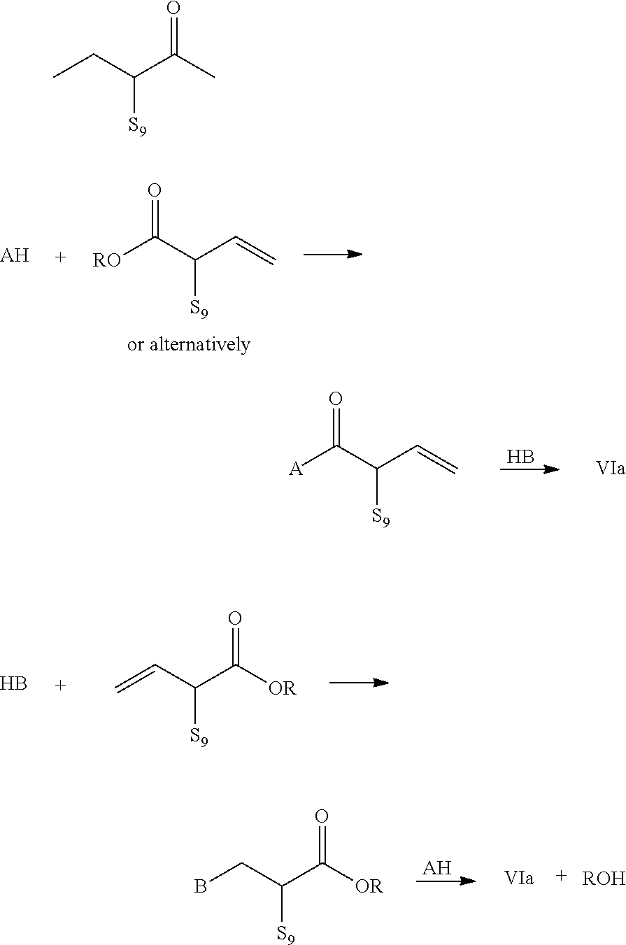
[RO]C(C(C=C)[S9])=O.[AH].[A]C(C(C=C)[S9])=O.B.C=CC(C([OR])=O)[S9].B.BCC(C([OR])=O)[S9].[AH].[ROH].CCC(C(C)=O)[S9]
